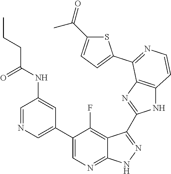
C1=NC=C(C2=CN=C3C(=C2F)C(C2=NC4=C(N2)C=CN=C4C2=CC=C(C(=O)C)S2)=N[N H]3)C=C1NC(CCC)=O
